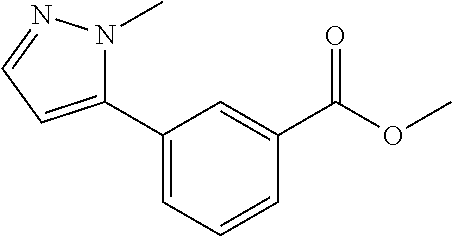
C1(C2=CC=CC(C(OC)=O)=C2)=CC=NN1C
